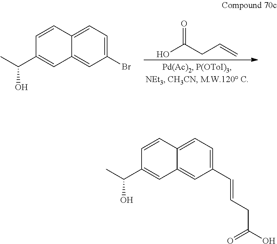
OC(CC=C)=O.C1=CC2=CC=C(Br)C=C2C=C1C(C)O.C1=CC2=CC=C(C=CCC(O)=O)C=C2C=C1C(C)O
